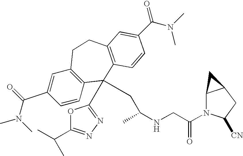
CN(C(C1=CC2=C(C=C1)C(C1=NN=C(C(C)C)O1)(CC(NCC(N1C3C(CC1[CN])C3)=O)C)C1=C(CC2)C=C(C(N(C)C)=O)C=C1)=O)C
